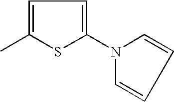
C1=C(C)SC(N2C=CC=C2)=C1
